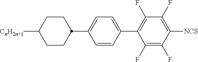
C1CC(C2=CC=C(C3=C(F)C(F)=C([NCS])C(F)=C3F)C=C2)CCC1[CnH2n+1]
